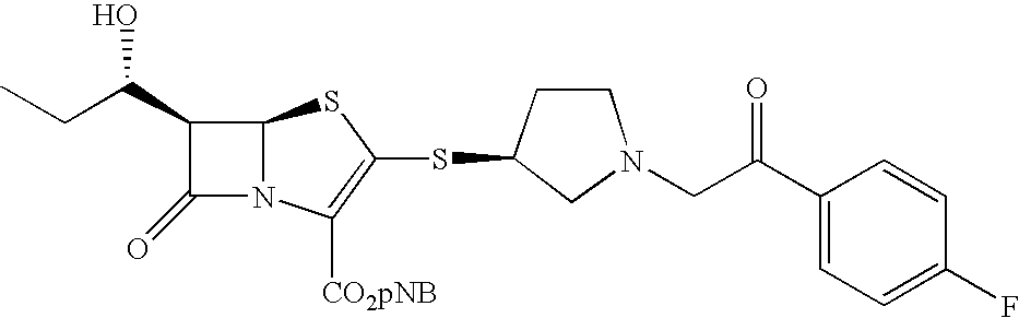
C12N(C([CO2pNB])=C(SC3CN(CC(C4=CC=C(F)C=C4)=O)CC3)S1)C(=O)C2C(CC)O
